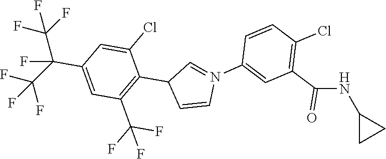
C1=CN(C2=CC(C(=O)NC3CC3)=C(Cl)C=C2)=CC1C1=C(C(F)(F)F)C=C(C(F)(C(F)(F)F)C(F)(F)F)C=C1Cl
